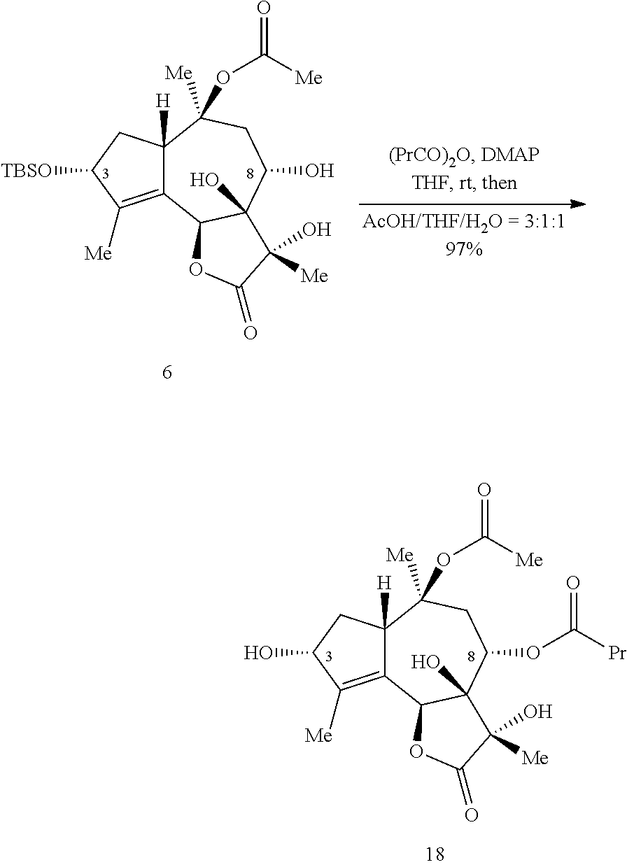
C12=C([Me])C([TBSO])CC1([H])C([Me])(OC(=O)[Me])CC(O)C1(O)C2OC(=O)C1([Me])O.C12=C([Me])C(O)CC1([H])C([Me])(OC(=O)[Me])CC(OC([Pr])=O)C1(O)C2OC(=O)C1([Me])O
